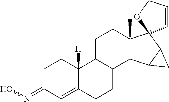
C1C(=NO)C=C2C([H])(C1)C1C(CC2)C2C(C)(CC1)C1(C3C2C3)C=CCO1
